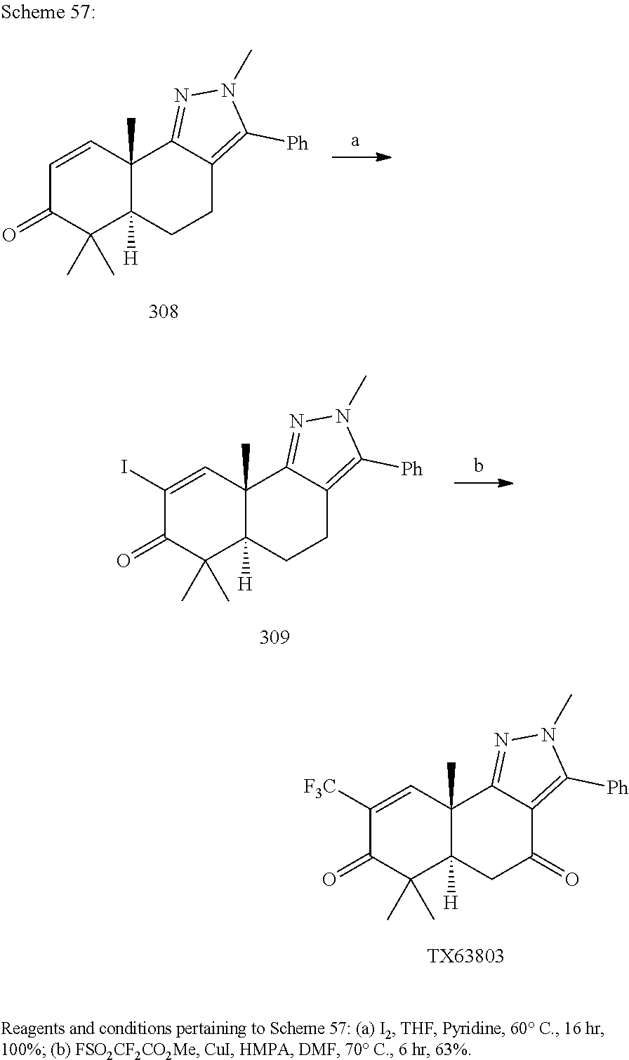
C1=CC2(C)C([H])(C(C)(C)C1=O)CCC1=C([Ph])N(C)N=C21.C1(I)=CC2(C)C([H])(C(C)(C)C1=O)CCC1=C([Ph])N(C)N=C21.C1([F3C])=CC2(C)C([H])(C(C)(C)C1=O)CC(=O)C1=C([Ph])N(C)N=C21.[TX63803]
